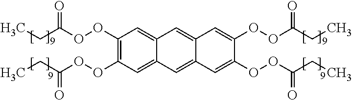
C1(OOC(CC)=O)=C(OOC(CC)=O)C=C2C(=C1)C=C1C(=C2)C=C(OOC(CC)=O)C(OOC(CC)=O)=C1
